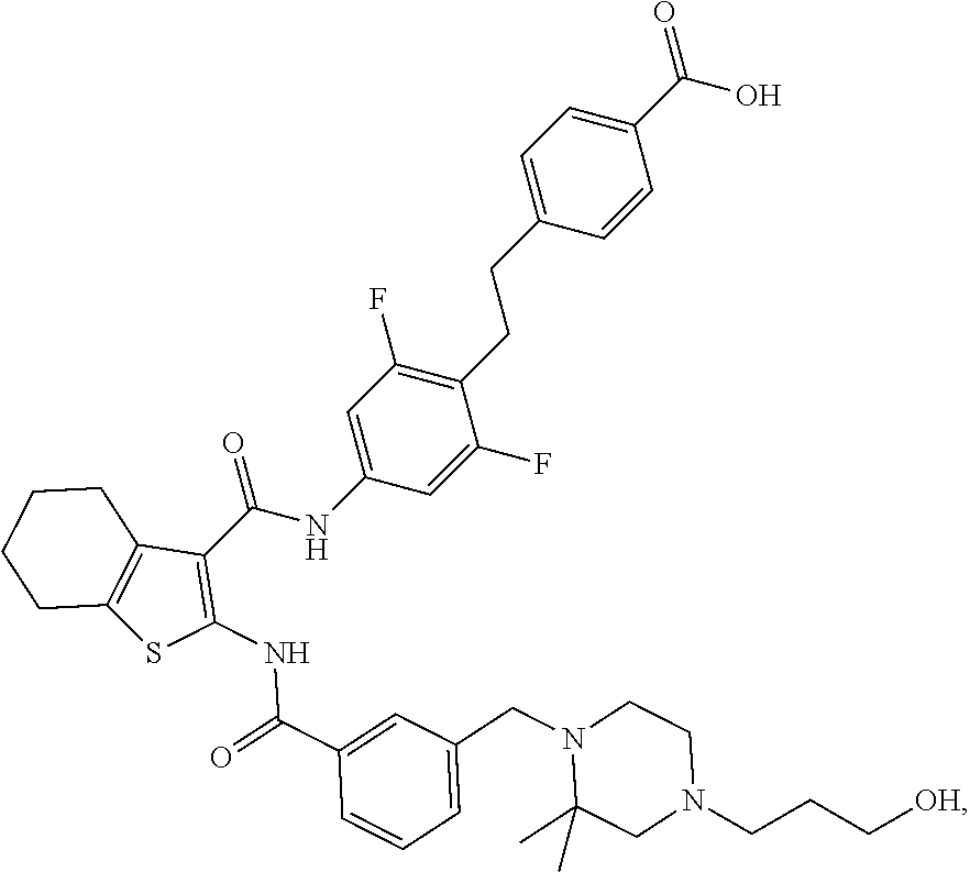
C(O)(C1=CC=C(CCC2=C(F)C=C(NC(=O)C3=C(NC(=O)C4=CC(CN5C(C)(C)CN(CCC[OH])CC5)=CC=C4)SC4=C3CCCC4)C=C2F)C=C1)=O
